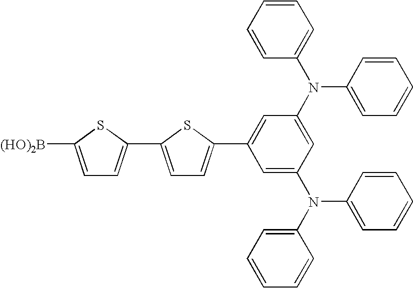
C1=C([(HO)2B])SC(C2=CC=C(C3=CC(N(C4=CC=CC=C4)C4=CC=CC=C4)=CC(N(C4=CC=CC=C4)C4=CC=CC=C4)=C3)S2)=C1
